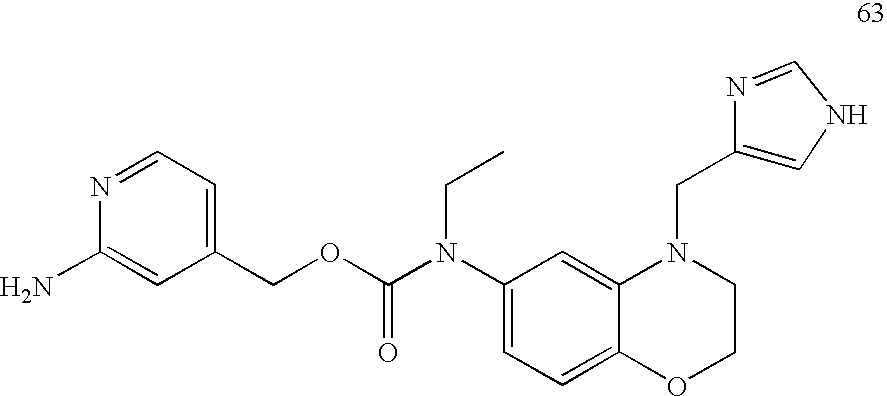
C1=C(N(C(OCC2=CC=NC(N)=C2)=O)CC)C=C2C(=C1)OCCN2CC1=CNC=N1
